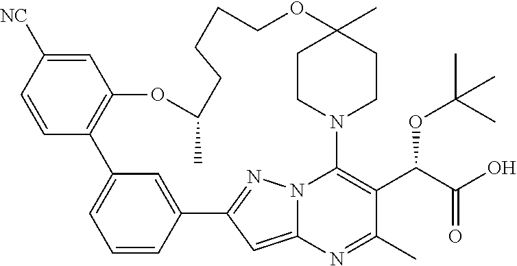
C1=CC2=CC(=C1)C1=C(C=C([NC])C=C1)OC(C)CCCCOC1(C)CCN(C3=C(C(C(O)=O)OC(C)(C)C)C(C)=NC4=CC2=NN43)CC1
